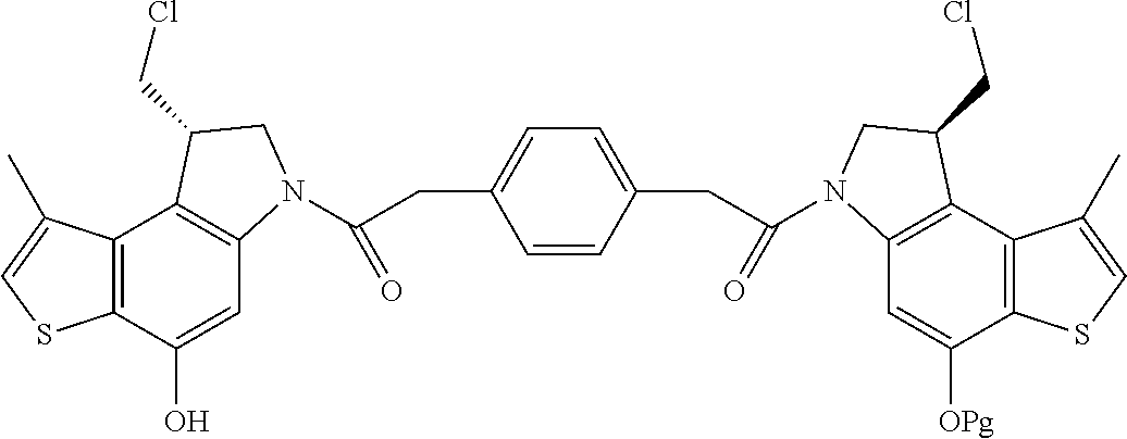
C12=C(C(O)=CC3=C1C(CCl)CN3C(=O)CC1=CC=C(CC(=O)N3C4=C(C5=C(C([OPg])=C4)SC=C5C)C(CCl)C3)C=C1)SC=C2C
